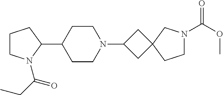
C1CN(C(CC)=O)C(C2CCN(C3CC4(C3)CCN(C(OC)=O)C4)CC2)C1
